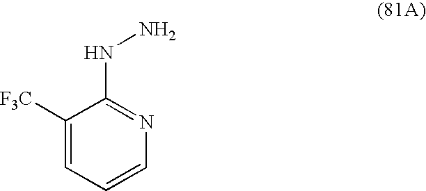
C1([F3C])=CC=CN=C1NN
